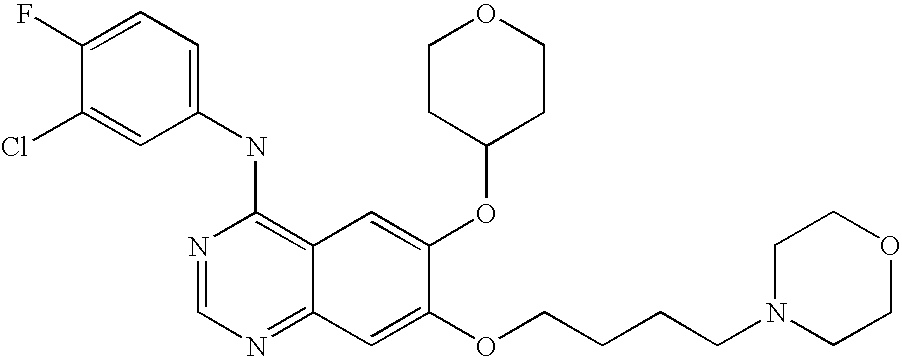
C1=C(Cl)C(F)=CC=C1NC1=C2C(=NC=N1)C=C(OCCCCN1CCOCC1)C(OC1CCOCC1)=C2
